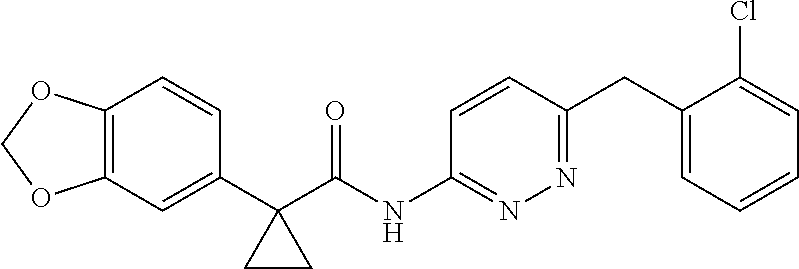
C12=C(C=C(C3(C(=O)NC4=NN=C(CC5=CC=CC=C5Cl)C=C4)CC3)C=C1)OCO2
